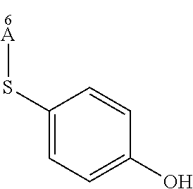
C1(S[A])=CC=C(O)C=C1
